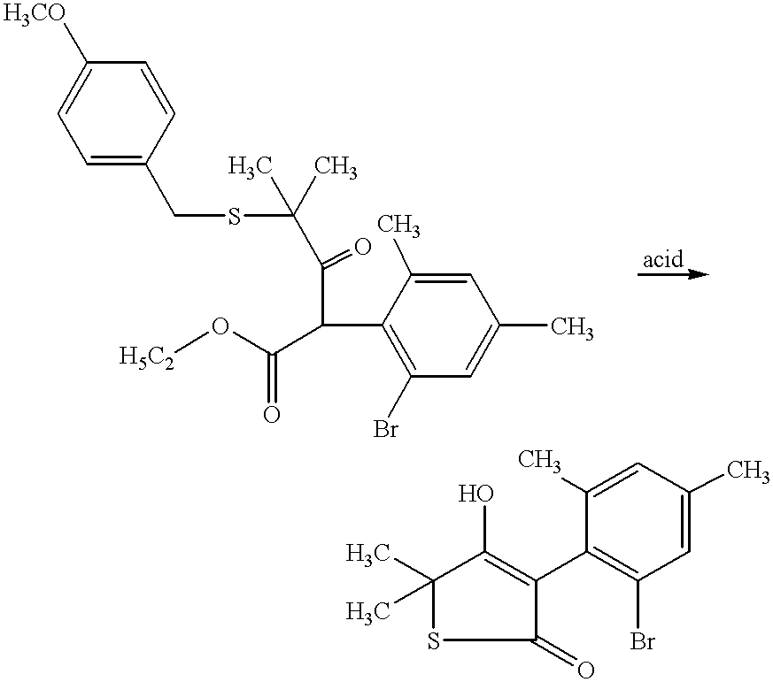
[H3CO]C1=CC=C(CSC(C(C(C2=C(Br)C=C(C)C=C2C)C(O[H5C2])=O)=O)(C)C)C=C1.CC1(C)SC(=O)C(C2=C(Br)C=C(C)C=C2C)=C1O
